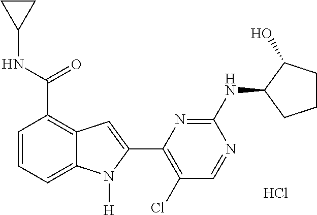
C1(NC(C2=C3C(=CC=C2)N([H])C(C2=C(Cl)C=NC(NC4C(O)CCC4)=N2)=C3)=O)CC1.Cl
